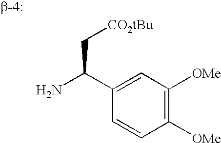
C1([OMe])=C([OMe])C=C(C(N)C[CO2tBu])C=C1.[b-4:]
